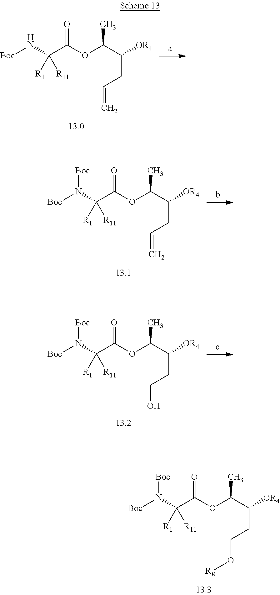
[Boc]NC(C(OC(C(CC=C)[OR4])C)=O)([R11])[R1].[Boc]N(C(C(OC(C(CC=C)[OR4])C)=O)([R11])[R1])[Boc].[Boc]N(C(C(OC(C(CCO)[OR4])C)=O)([R11])[R1])[Boc].[Boc]N(C(C(OC(C(CCO[R8])[OR4])C)=O)([R11])[R1])[Boc]
